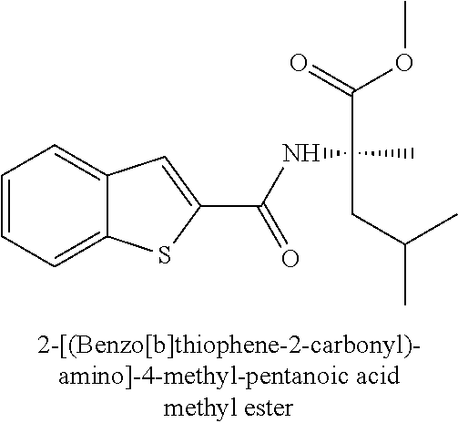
C1=CC=C2C(=C1)C=C(C(=O)NC(C)(CC(C)C)C(OC)=O)S2
